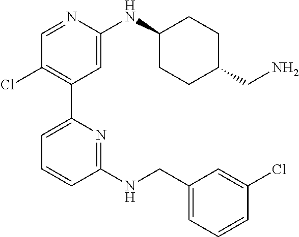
C1=NC(NC2CCC(CN)CC2)=CC(C2=CC=CC(NCC3=CC=CC(Cl)=C3)=N2)=C1Cl
